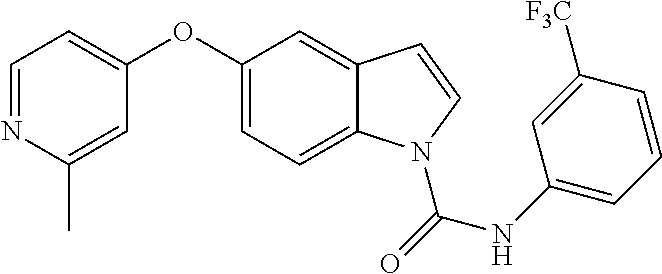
C1(OC2=CC=NC(C)=C2)=CC=C2C(=C1)C=CN2C(NC1=CC=CC([F3C])=C1)=O
